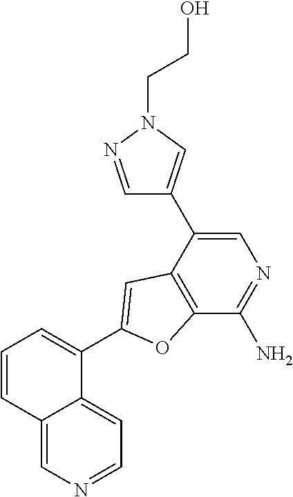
C1=CC2=CN=CC=C2C(C2=CC3=C(C(N)=NC=C3C3=CN(CCO)N=C3)O2)=C1
